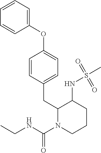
C1=CC=C(OC2=CC=C(CC3C(NS(C)(=O)=O)CCCN3C(=O)NCC)C=C2)C=C1
